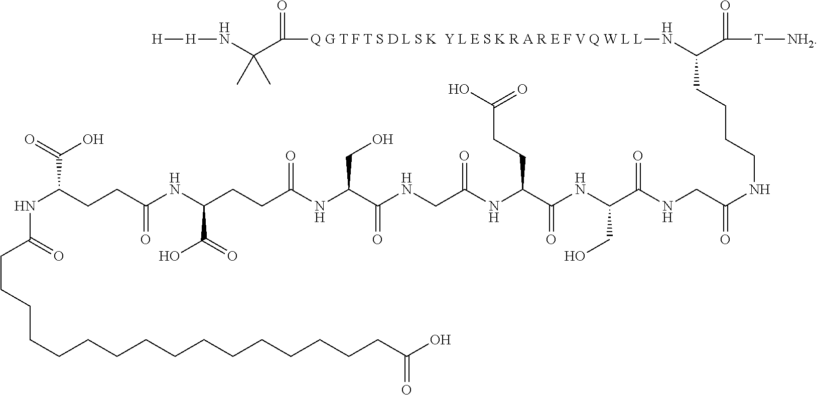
C(NC(CCC(NC(CCC(NC(C(NCC(NC(C(NC(C(NCC(NCCCCC(C(=O)[T][NH2])N[Q G T F T S D L S K  Y L E S K R A R E F V Q W L L]C(C(N[H][H])(C)C)=O)=O)=O)CO)=O)CCC(O)=O)=O)=O)CO)=O)C(=O)O)=O)C(O)=O)(CCCCCCCCCCCCCCCCC(O)=O)=O
